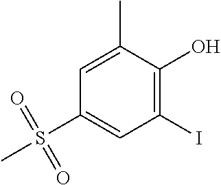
C1(S(C)(=O)=O)=CC(I)=C(O)C(C)=C1
